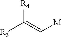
[R4]C(=C[M])[R3]
